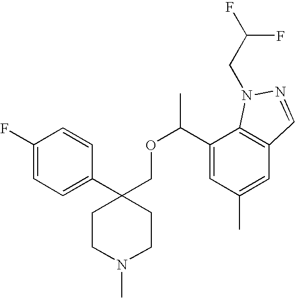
C1(C2(COC(C)C3=CC(C)=CC4=C3N(CC(F)F)N=C4)CCN(C)CC2)=CC=C(F)C=C1
